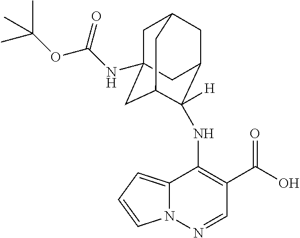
C1C2(NC(OC(C)(C)C)=O)CC3C([H])(NC4=C(C(=O)O)C=NN5C4=CC=C5)C(CC1C3)C2
